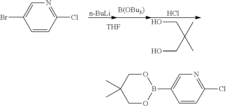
C1=CC(Cl)=NC=C1Br.[n-BuLi].[THF].C(O)C(CO)(C)C.Cl.C1=CC(Cl)=NC=C1B1OCC(C)(C)CO1
